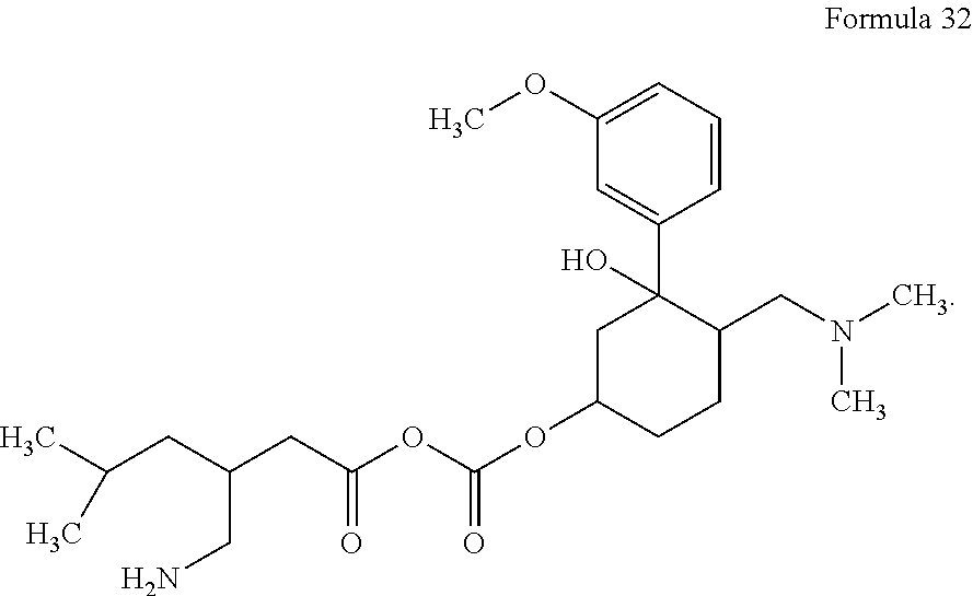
O(C(OC(CC(CC(C)C)CN)=O)=O)C1CCC(CN(C)C)C(C2=CC(OC)=CC=C2)(O)C1
